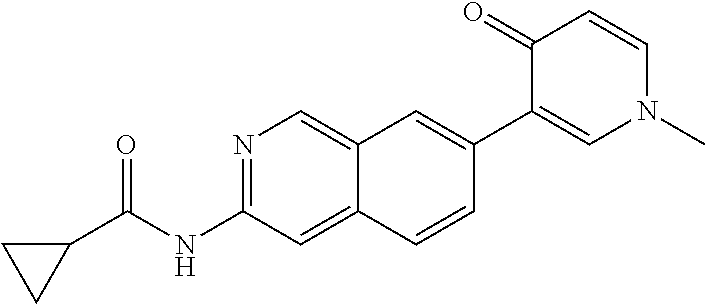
C1(C2=CC3=CN=C(NC(C4CC4)=O)C=C3C=C2)=CN(C)C=CC1=O
